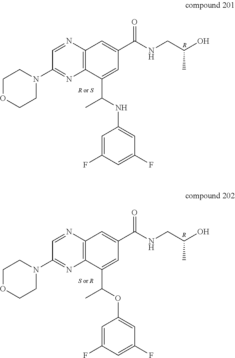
C1=NC2=C(N=C1N1CCOCC1)C(C(NC1=CC(F)=CC(F)=C1)C)=CC(C(NCC(O)C)=O)=C2.[R].C1=NC2=C(N=C1N1CCOCC1)C(C(OC1=CC(F)=CC(F)=C1)C)=CC(C(NCC(O)C)=O)=C2.[R]
